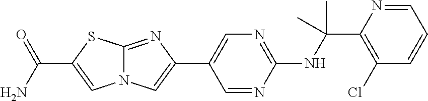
N(C(C1=C(Cl)C=CC=N1)(C)C)C1=NC=C(C2=CN3C(=N2)SC(C(N)=O)=C3)C=N1
